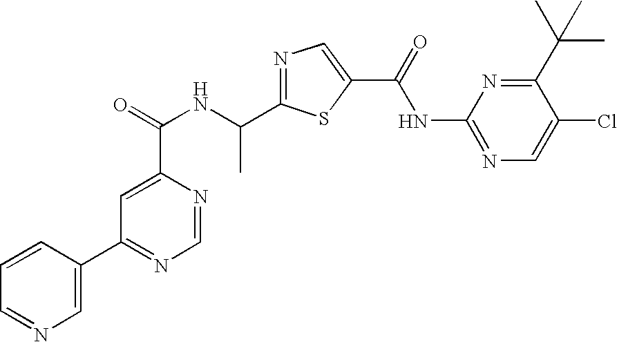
C1=NC(C(=O)NC(C2=NC=C(C(=O)NC3=NC=C(Cl)C(C(C)(C)C)=N3)S2)C)=CC(C2=CN=CC=C2)=N1
